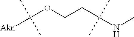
C(OCCC(NC)(C)C)([Akn])(C)C
